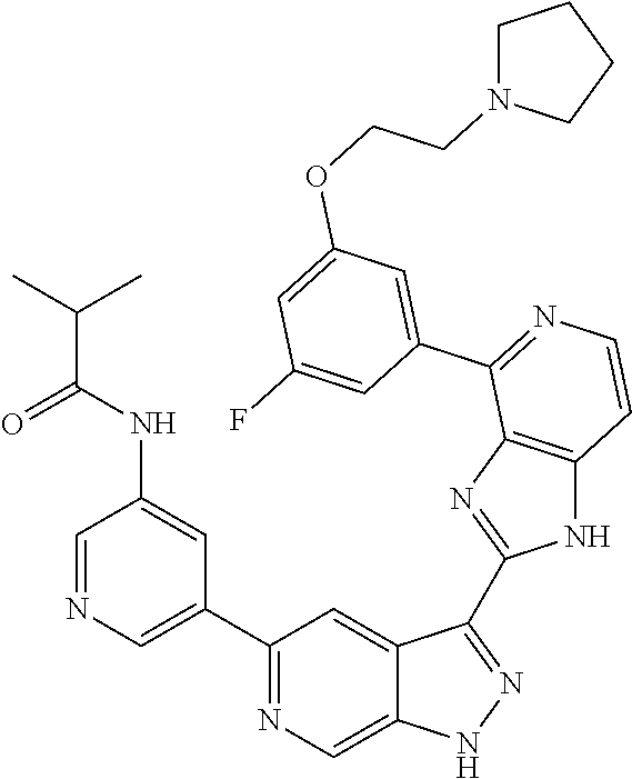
C1(C2=CN=CC(NC(C(C)C)=O)=C2)=NC=C2C(=C1)C(C1=NC3=C(N1)C=CN=C3C1=CC(OCCN3CCCC3)=CC(F)=C1)=NN2
